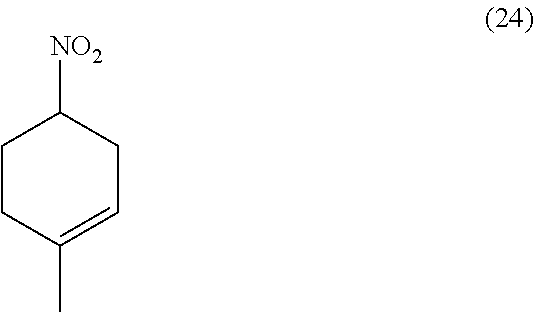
C1CC(C)=CCC1[NO2]
